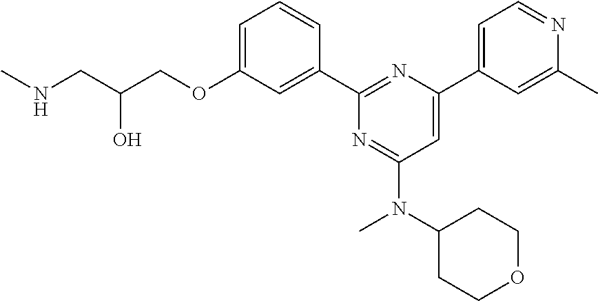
C1=C(OCC(CNC)O)C=C(C2=NC(C3=CC=NC(C)=C3)=CC(N(C3CCOCC3)C)=N2)C=C1
